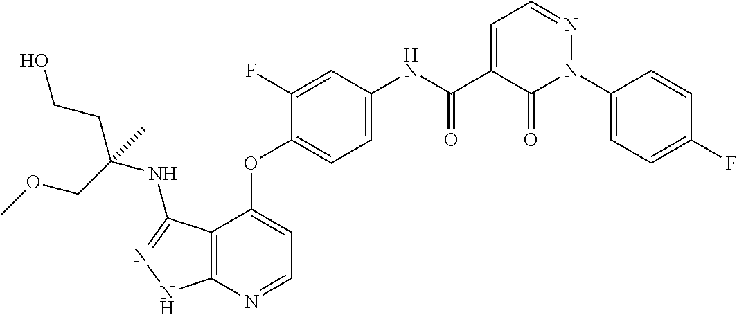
C12=C(N=CC=C1OC1=CC=C(NC(C3=CC=NN(C4=CC=C(F)C=C4)C3=O)=O)C=C1F)NN=C2NC(COC)(CCO)C
